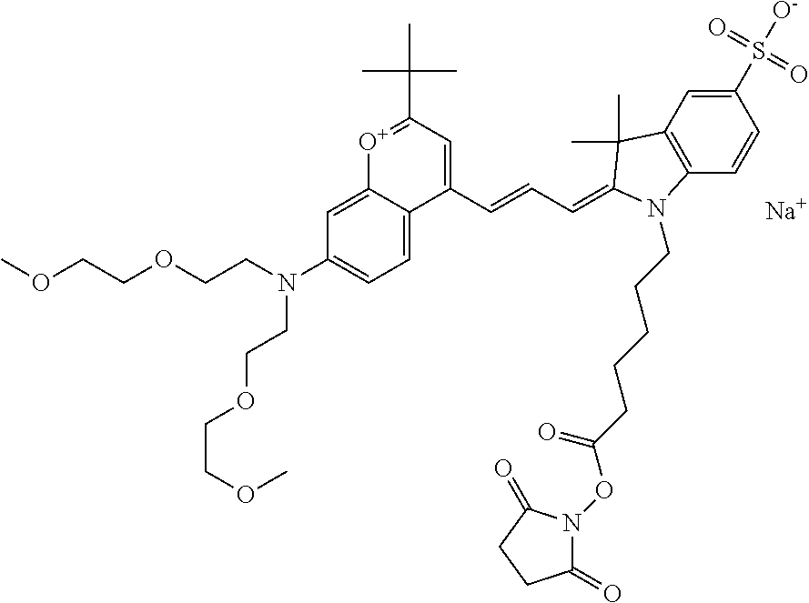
C1=C2C(=CC=C1N(CCOCCOC)CCOCCOC)C(C=CC=C1C(C)(C)C3=C(C=CC(S([O-])(=O)=O)=C3)N1CCCCCC(ON1C(=O)CCC1=O)=O)=CC(C(C)(C)C)=[O+]2.[Na]
